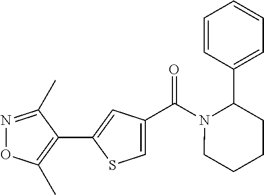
N1=C(C)C(C2=CC(C(N3CCCCC3C3=CC=CC=C3)=O)=CS2)=C(C)O1
